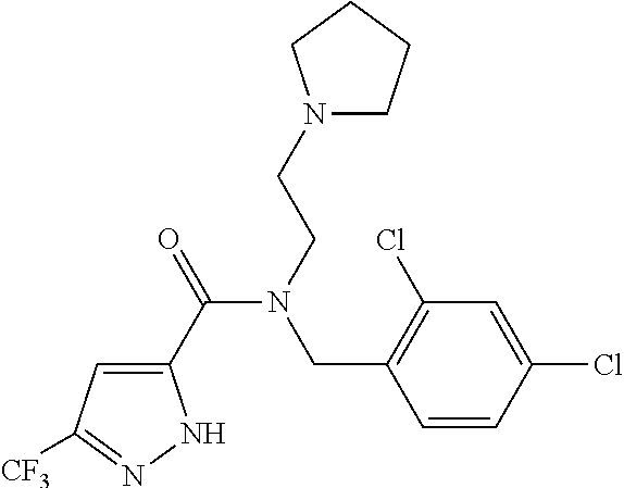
C1(C(=O)N(CCN2CCCC2)CC2=C(Cl)C=C(Cl)C=C2)=CC([CF3])=NN1
